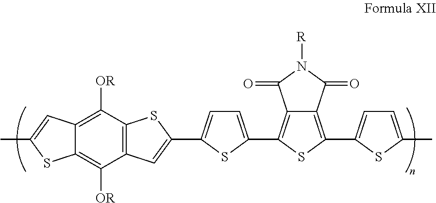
C12=C(C3=CC=C(C4=CC5=C(C([OR])=C6C(=C5[OR])SC(C)=C6)S4)S3)SC(C3=CC=C(C)S3)=C1C(=O)N([R])C2=O
